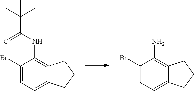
C12=CC=C(Br)C(NC(=O)C(C)(C)C)=C1CCC2.C12=CC=C(Br)C(N)=C1CCC2
